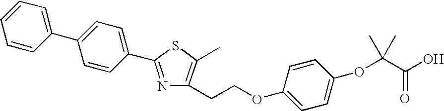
C1=CC(C2=CC=C(C3=NC(CCOC4=CC=C(OC(C(O)=O)(C)C)C=C4)=C(C)S3)C=C2)=CC=C1
